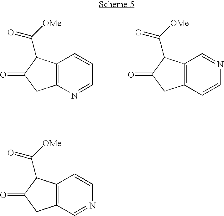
C12=C(C(C([OMe])=O)C(=O)C1)C=CC=N2.C12=C(C(C([OMe])=O)C(=O)C1)C=NC=C2.C12=C(C(C([OMe])=O)C(=O)C1)C=CN=C2
